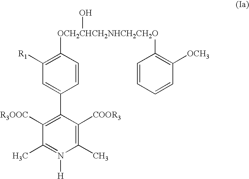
C1(C)=C([COOR3])C(C2=CC([R1])=C([OCH2CHCH2NHCH2CH2O](O)C3=C([OCH3])C=CC=C3)C=C2)=C([R3OOC])C(C)=N1[H]
